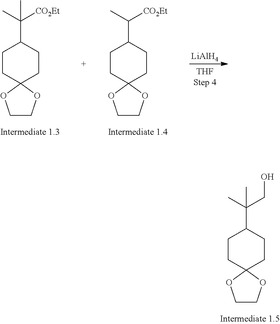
C1CC2(CCC1C([CO2Et])C)OCCO2.C1CC2(CCC1C([CO2Et])(C)C)OCCO2.[LiAlH4].C1CC2(CCC1C(CO)(C)C)OCCO2
